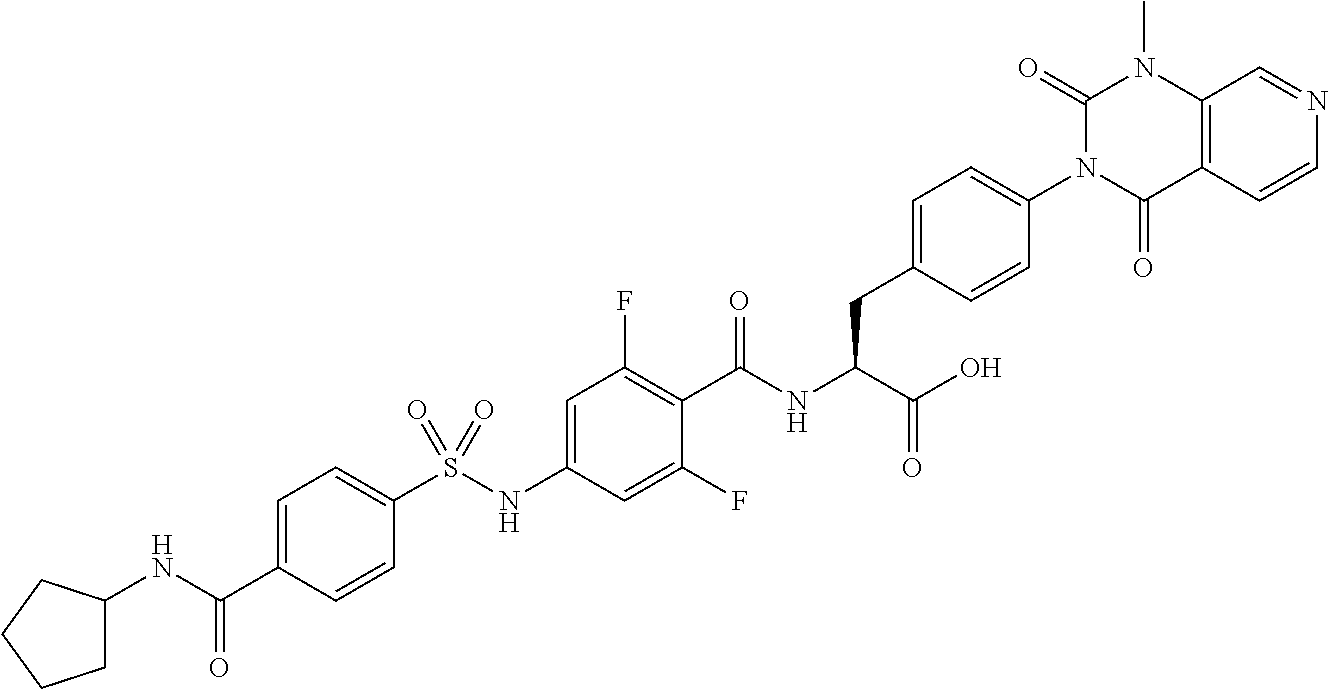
C12=C(C(=O)N(C3=CC=C(CC(C(=O)O)NC(=O)C4=C(F)C=C(NS(C5=CC=C(C(=O)NC6CCCC6)C=C5)(=O)=O)C=C4F)C=C3)C(=O)N1C)C=CN=C2
